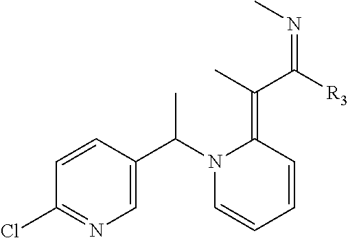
C1=CC(C(N2C=CC=CC2=C(C([R3])=NC)C)C)=CN=C1Cl
